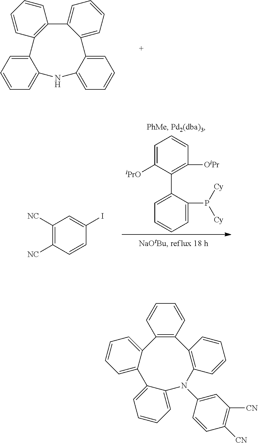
C12=CC=CC=C1NC1=CC=CC=C1C1=CC=CC=C1C1=C2C=CC=C1.C1=C([iPrO])C(C2=CC=CC=C2P([Cy])[Cy])=C([OiPr])C=C1.C1([NC])=C([NC])C=CC(I)=C1.C12=C(C=CC=C1)C1=C(C=CC=C1)N(C1=CC([CN])=C([CN])C=C1)C1=CC=CC=C1C1=CC=CC=C21
